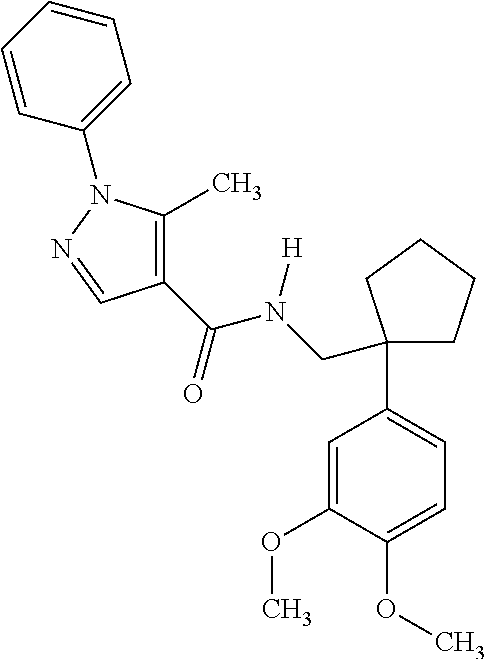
O(C1=CC=C(C2(CN(C(=O)C3=C(C)N(C4=CC=CC=C4)N=C3)[H])CCCC2)C=C1OC)C
